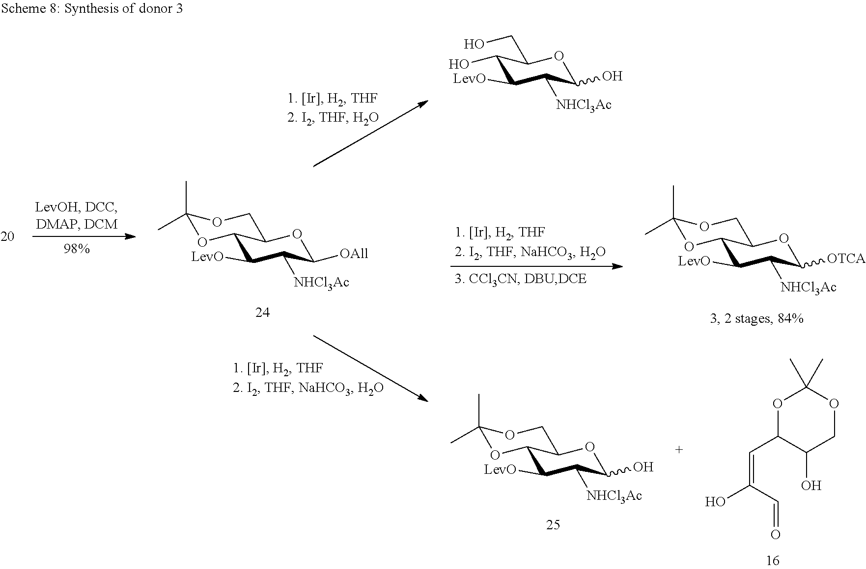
C1(C)(C)OC2C([LevO])C([NHCl3Ac])C([OTCA])OC2CO1.C1(C)(C)OC2C([LevO])C([NHCl3Ac])C([OAll])OC2CO1.O1C(C=C(C=O)O)C(O)COC1(C)C.C1(C)(C)OC2C([LevO])C([NHCl3Ac])C(O)OC2CO1.OC1C([LevO])C([NHCl3Ac])C(O)OC1CO
